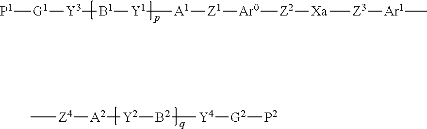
[P1][G1][Y3][B1][Y1][A1][Z1][Ar0][Z2][Xa][Z3][Ar1]C.[Z4]([A2][Y2][B2][Y4][G2][P2])C
